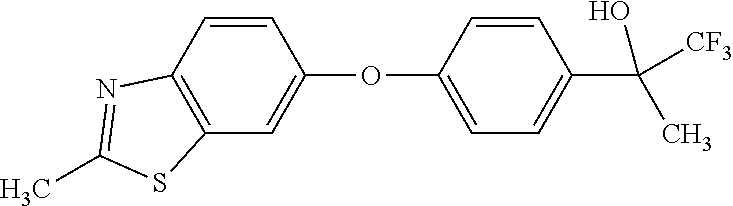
C1(OC2=CC3=C(C=C2)N=C(C)S3)=CC=C(C(O)(C)[CF3])C=C1
